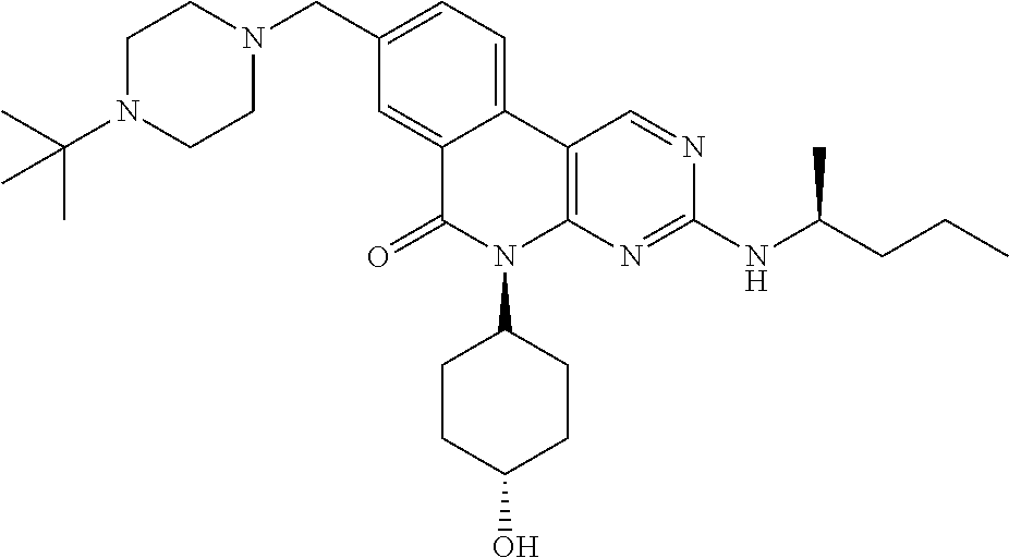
C1(CN2CCN(C(C)(C)C)CC2)=CC=C2C(=C1)C(=O)N(C1CCC(O)CC1)C1=C2C=NC(NC(CCC)C)=N1
